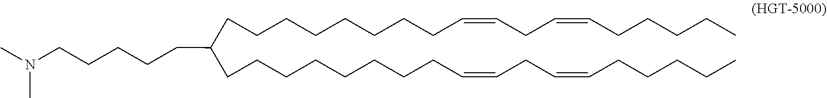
N(CCCCCC(CCCCCCCCC=CCC=CCCCCC)CCCCCCCCC=CCC=CCCCCC)(C)C
